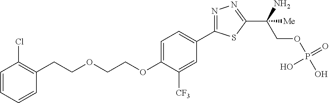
C1(CCOCCOC2=CC=C(C3=NN=C(C(COP(O)(=O)O)(N)[Me])S3)C=C2[CF3])=C(Cl)C=CC=C1
